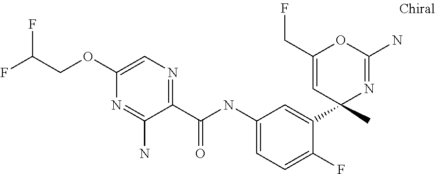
C1(C(NC2=CC=C(F)C(C3(C)N=C(N)OC(CF)=C3)=C2)=O)=NC=C(OCC(F)F)N=C1N
